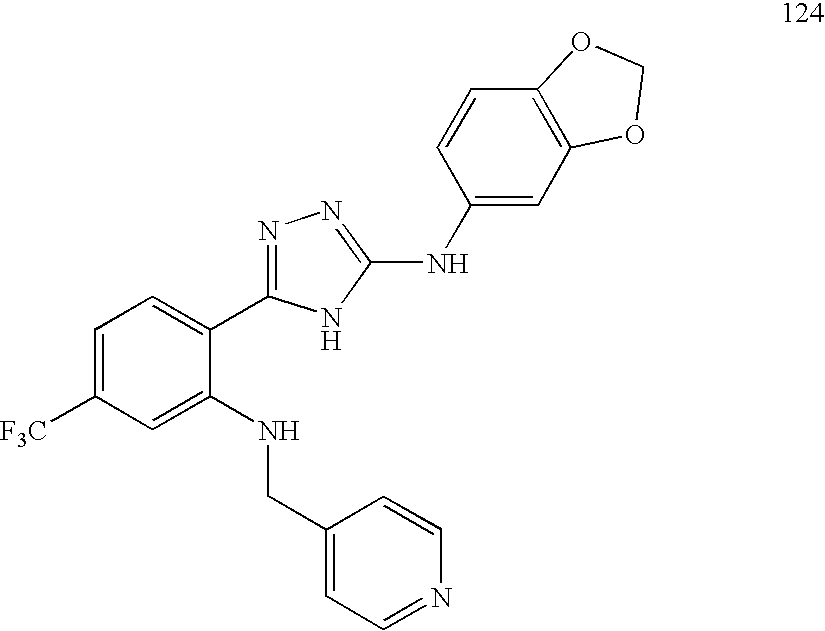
C1=C([F3C])C=C(NCC2=CC=NC=C2)C(C2=NN=C(NC3=CC4=C(C=C3)OCO4)N2)=C1
